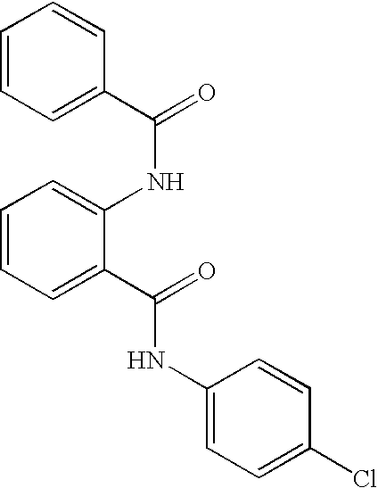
C1=CC=C(C(=O)NC2=CC=CC=C2C(=O)NC2=CC=C(Cl)C=C2)C=C1
